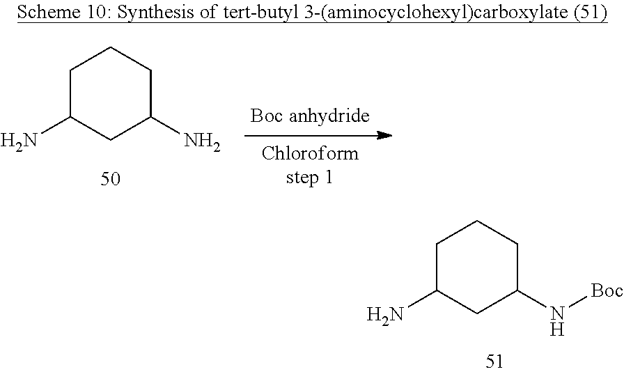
C1C(N)CC(N[Boc])CC1.C1C(N)CC(N)CC1
